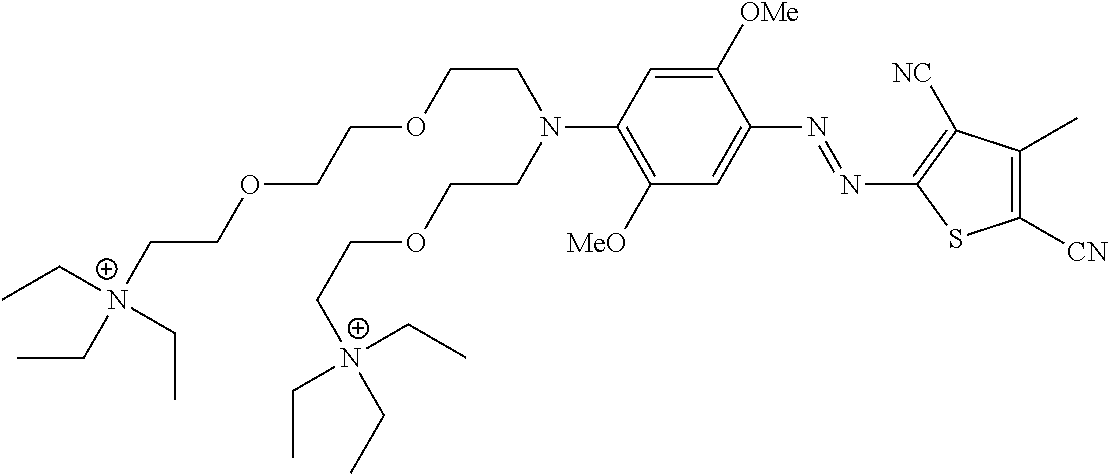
CC[N+](CC)(CC)CCOCCOCCN(C1=C([MeO])C=C(N=NC2=C([NC])C(C)=C([CN])S2)C([OMe])=C1)CCOCC[N+](CC)(CC)CC
